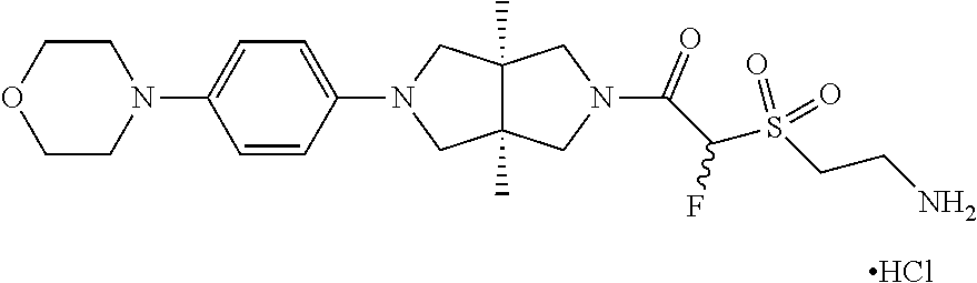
C12(C)C(C)(CN(C3=CC=C(N4CCOCC4)C=C3)C1)CN(C(C(S(CCN)(=O)=O)F)=O)C2.Cl
